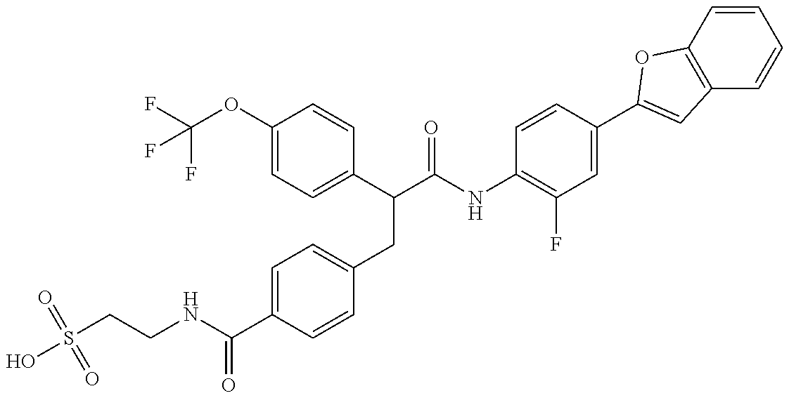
S(CCNC(C1=CC=C(CC(C(NC2=C(F)C=C(C3=CC4=C(C=CC=C4)O3)C=C2)=O)C2=CC=C(OC(F)(F)F)C=C2)C=C1)=O)(=O)(=O)O
